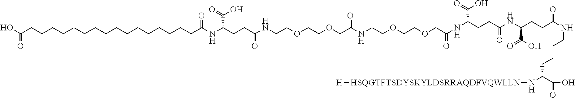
OC(CCCCCCCCCCCCCCCCC(NC(CCC(NCCOCCOCC(=O)NCCOCCOCC(=O)NC(CCC(NC(C(O)=O)CCC(NCCCCC(N[HSQGTFTSDYSKYLDSRRAQDFVQWLLN][H])C(=O)O)=O)=O)C(O)=O)=O)C(O)=O)=O)=O
